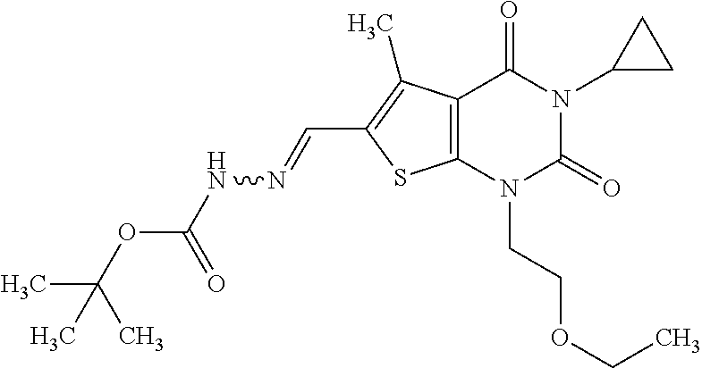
C12=C(N(CCOCC)C(=O)N(C3CC3)C1=O)SC(C=NNC(OC(C)(C)C)=O)=C2C
